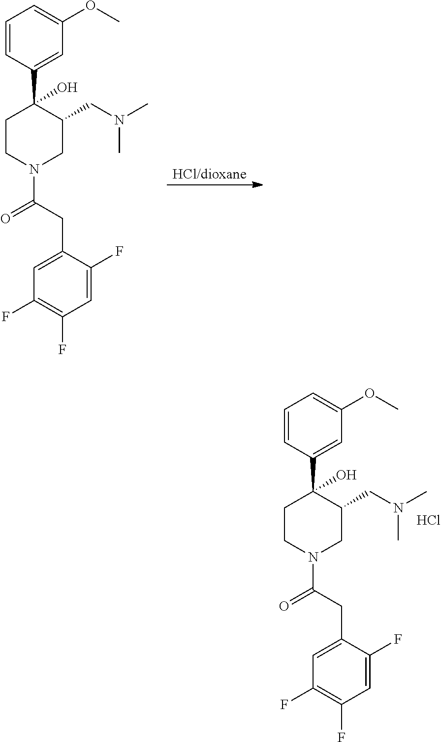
C1=CC(C2(O)C(CN(C)C)CN(C(CC3=CC(F)=C(F)C=C3F)=O)CC2)=CC(OC)=C1.Cl.C1=CC(C2(O)C(CN(C)C)CN(C(CC3=CC(F)=C(F)C=C3F)=O)CC2)=CC(OC)=C1
